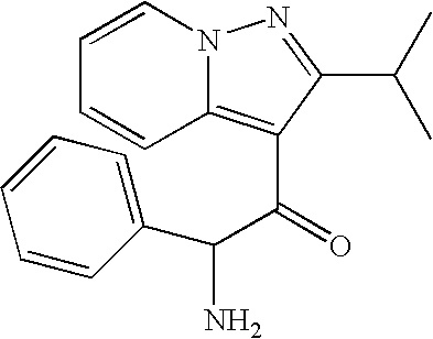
C1=CN2C(=C(C(=O)C(C3=CC=CC=C3)N)C(C(C)C)=N2)C=C1
